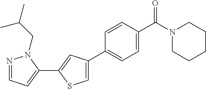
N1=CC=C(C2=CC(C3=CC=C(C(N4CCCCC4)=O)C=C3)=CS2)N1CC(C)C
